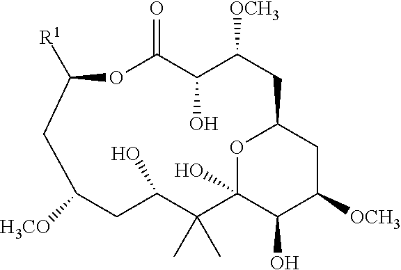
O1C(=O)C(O)C([OCH3])CC2CC([OCH3])C(O)C(O)(O2)C(C)(C)C(O)CC([H3CO])CC1[R1]
